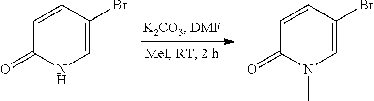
C1=CC(Br)=CN(C)C1=O.C1=CC(Br)=CNC1=O
